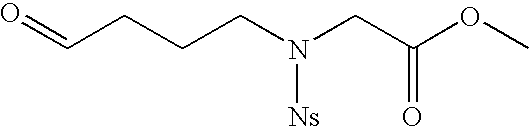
C(CCCN(CC(=O)OC)[Ns])=O
